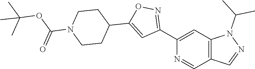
C12=C(C=C(C3=NOC(C4CCN(C(OC(C)(C)C)=O)CC4)=C3)N=C1)N(C(C)C)N=C2
